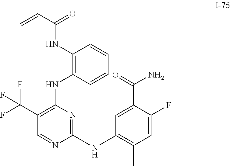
C=CC(NC1=C(NC2=C(C(F)(F)F)C=NC(NC3=C(C)C=C(F)C(C(=O)N)=C3)=N2)C=CC=C1)=O
